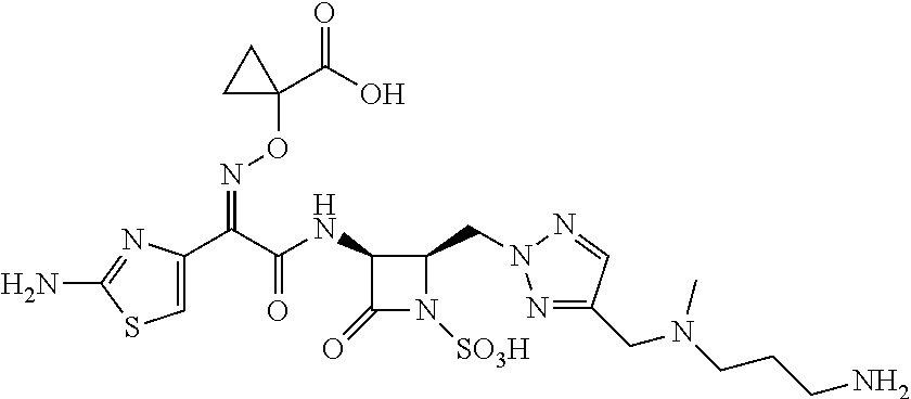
C1(NC(C(C2=CSC(N)=N2)=NOC2(C(=O)O)CC2)=O)C(=O)N([SO3H])C1CN1N=C(CN(CCCN)C)C=N1
